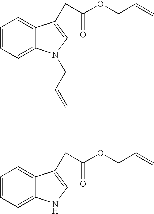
C1=CC=C2C(=C1)C(CC(=O)OCC=C)=CN2CC=C.C1=CC=C2C(=C1)C(CC(=O)OCC=C)=CN2
